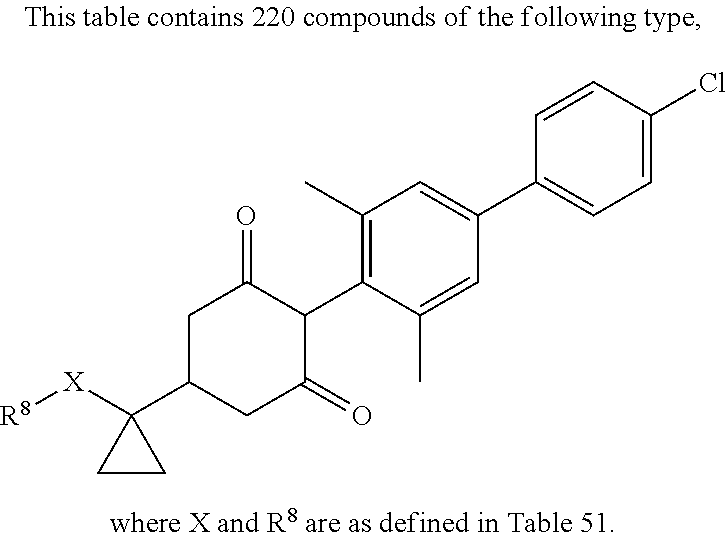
C1(C)=C(C2C(=O)CC(C3([X][R8])CC3)CC2=O)C(C)=CC(C2=CC=C(Cl)C=C2)=C1
